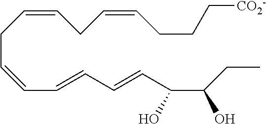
C(C=CC=CC=CC(C(CC)O)O)C=CCC=CCCC[CO2-]
